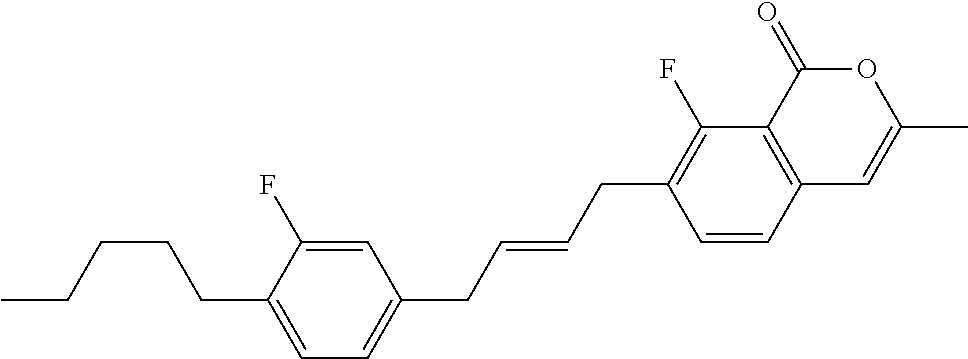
C1=CC2=C(C(F)=C1CC=CCC1=CC=C(CCCCC)C(F)=C1)C(=O)OC(C)=C2
